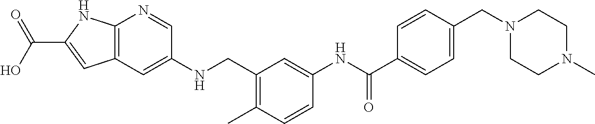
C1(C(NC2=CC(CNC3=CC4=C(N=C3)NC(C(O)=O)=C4)=C(C)C=C2)=O)=CC=C(CN2CCN(C)CC2)C=C1
